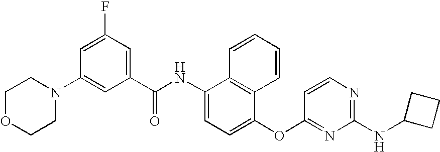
C1OCCN(C2=CC(C(NC3=CC=C(OC4=NC(NC5CCC5)=NC=C4)C4=C3C=CC=C4)=O)=CC(F)=C2)C1
